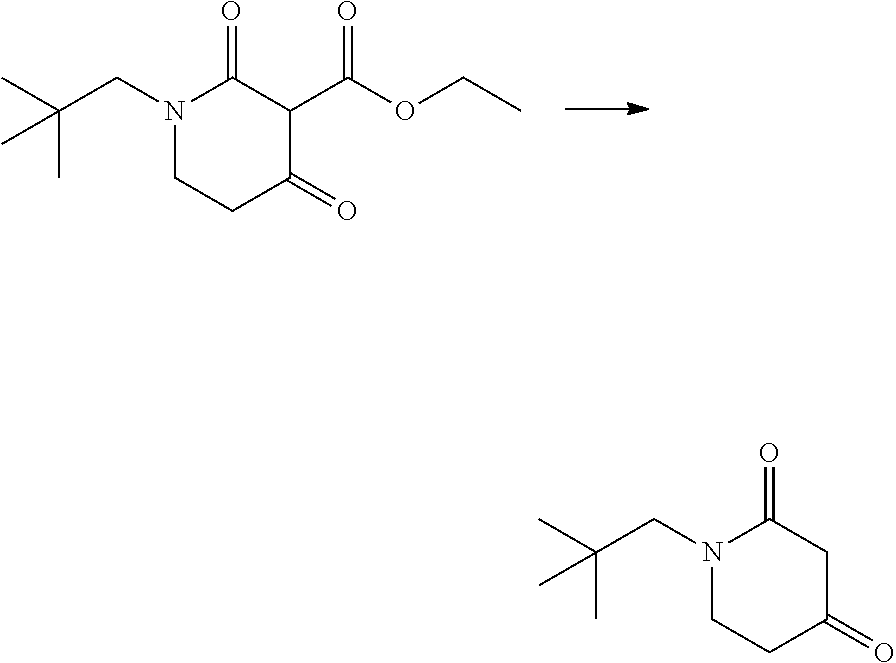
C1(=O)C(C(=O)OCC)C(=O)CCN1CC(C)(C)C.C1(=O)CC(=O)CCN1CC(C)(C)C
